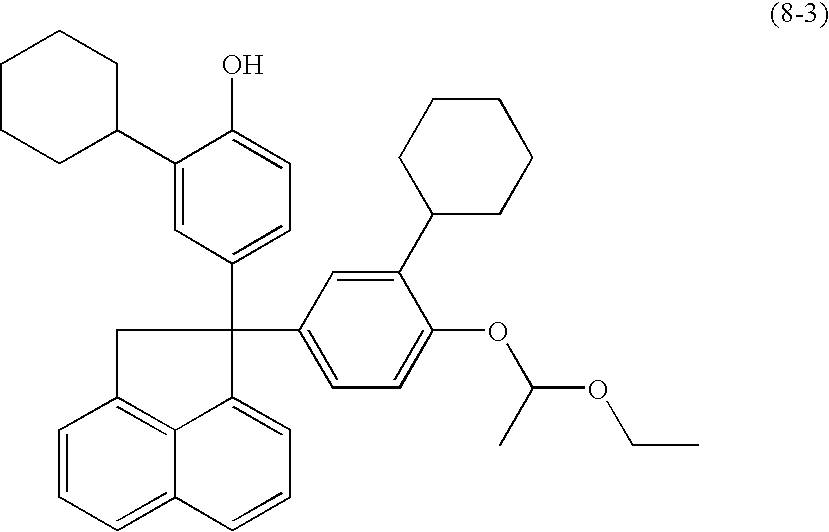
C1=CC=C2C3=C1CC(C1=CC=C(OC(OCC)C)C(C4CCCCC4)=C1)(C1=CC=C(O)C(C4CCCCC4)=C1)C3=CC=C2
